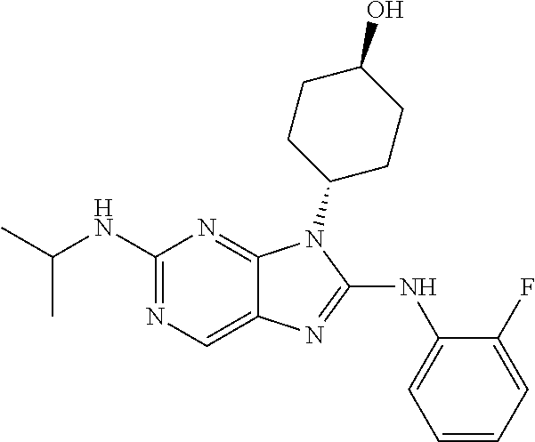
C1(NC2=CC=CC=C2F)=NC2=CN=C(NC(C)C)N=C2N1C1CCC(O)CC1
